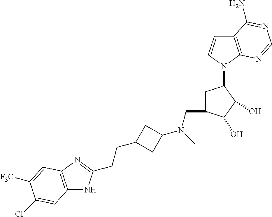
C12=C(N=C(CCC3CC(N(C)CC4CC(N5C=CC6=C5N=CN=C6N)C(O)C4O)C3)N1)C=C([F3C])C(Cl)=C2
